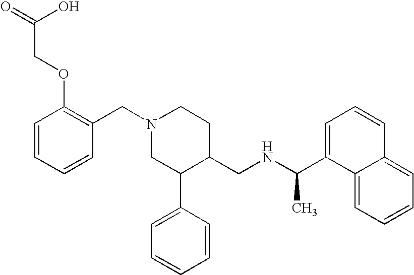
C12=CC=CC=C1C=CC=C2C(NCC1CCN(CC2=C(OCC(=O)O)C=CC=C2)CC1C1=CC=CC=C1)C
